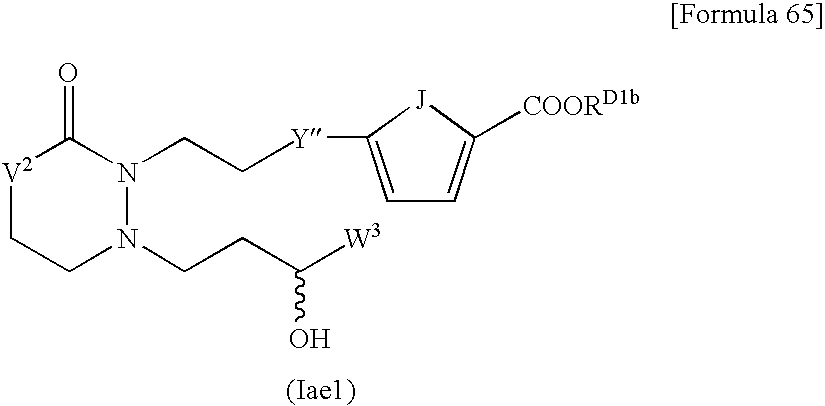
[V2]1CCN(CCC([W3])O)N(CC[Y]C2=CC=C([COORD1b])[J]2)C1=O
